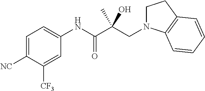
C1=C([NC])C([CF3])=CC(NC(C(CN2CCC3=C2C=CC=C3)(C)O)=O)=C1
